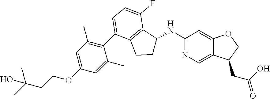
C1(C2=CC=C(F)C3=C2CCC3NC2=NC=C3C(=C2)OCC3CC(=O)O)=C(C)C=C(OCCC(C)(C)O)C=C1C
